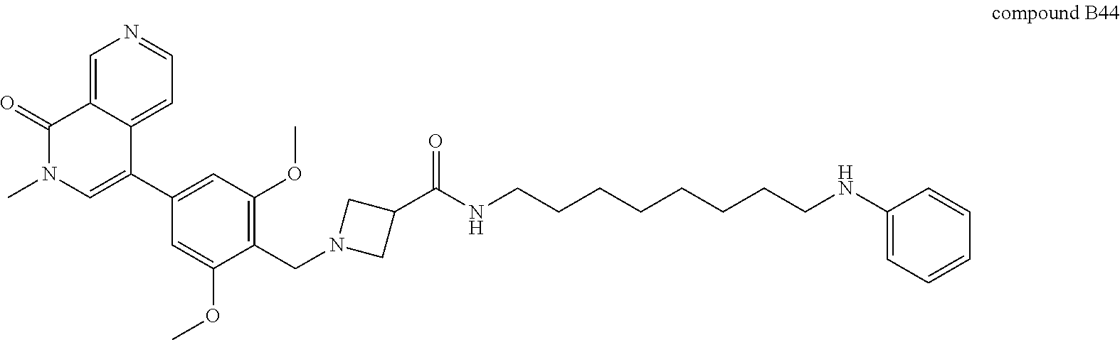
N(CCCCCCCCNC1=CC=CC=C1)C(=O)C1CN(CC2=C(OC)C=C(C3=CN(C)C(=O)C4=CN=CC=C34)C=C2OC)C1
